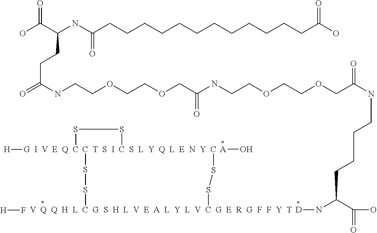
OC(C(NC(CCCCCCCCCCCCC(O)=O)=O)CCC(=O)NCCOCCOCC(NCCOCCOCC(NCCCCC(N[D])C(=O)O)=O)=O)=O.[H]F.[H][G].[A]O.[V  Q  Q  H  L  C  G  S  H  L  V  E  A  L  Y  L  V  C  G  E  R  G  F  F  Y  T](SSC)SS[T  S  I  C  S  L  Y  Q  L  E  N  Y  C]SS[I  V  E  Q  C]
